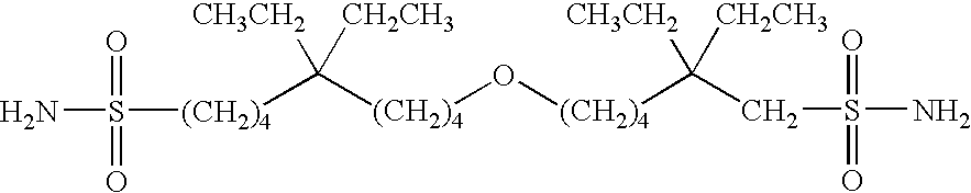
[(CH2)4](O[(CH2)4]C([CH3CH2])([CH2CH3])CS(N)(=O)=O)C([CH3CH2])([CH2CH3])[(CH2)4]S(N)(=O)=O
